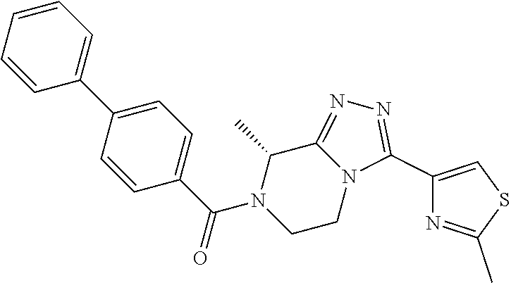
C1=C(C2=CC=CC=C2)C=CC(C(N2CCN3C(=NN=C3C3=CSC(C)=N3)C2C)=O)=C1
